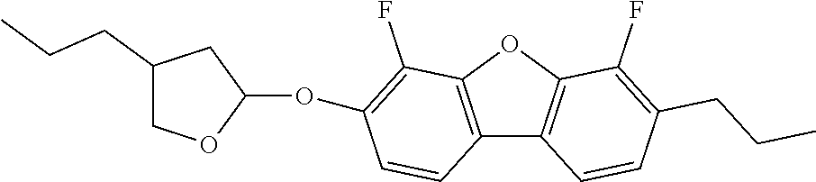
C12=C(OC3=C1C=CC(CCC)=C3F)C(F)=C(OC1OCC(CCC)C1)C=C2
